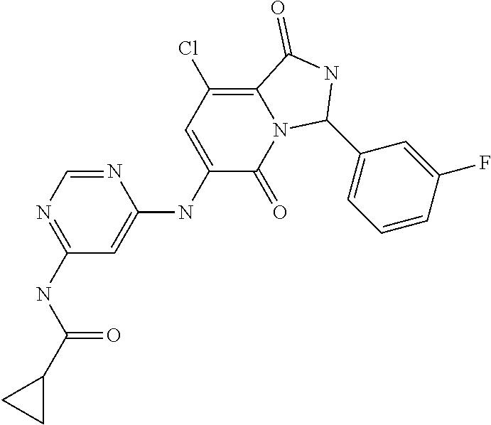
C1(NC(C2CC2)=O)=NC=NC(NC2=CC(Cl)=C3N(C2=O)C(C2=CC=CC(F)=C2)NC3=O)=C1
